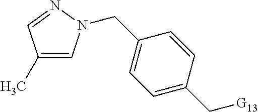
C1=C(C[G13])C=CC(CN2C=C(C)C=N2)=C1
